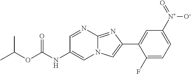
C1=NC2=NC(C3=CC([N+]([O-])=O)=CC=C3F)=CN2C=C1NC(OC(C)C)=O
